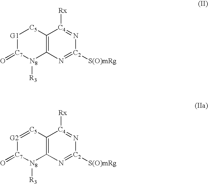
[G1]1[C7](=O)[N8]([R3])C2=C([C5]1)[C4]([Rx])=N[C2]([S(O)mRg])=N2.[G2]1=[C5]C2=C([N8]([R3])[C7]1=O)N=[C2]([S(O)mRg])N=[C4]2[Rx]
